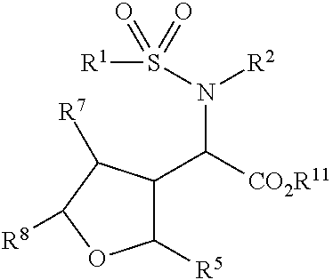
C1([R5])C(C([CO2R11])N(S([R1])(=O)=O)[R2])C([R7])C([R8])O1
